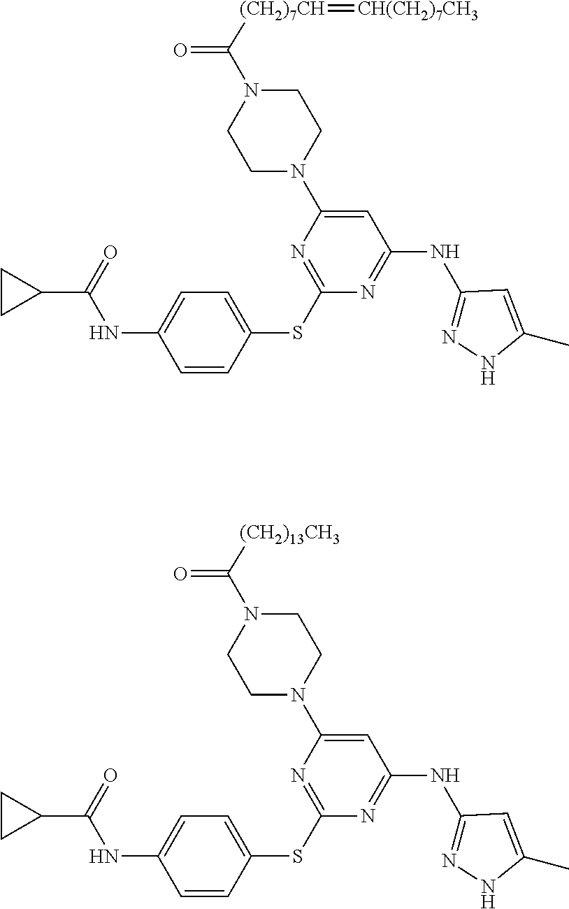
C1=C(SC2=NC(N3CCN(C([(CH2)7CH]=[CH(CH2)7CH3])=O)CC3)=CC(NC3=NNC(C)=C3)=N2)C=CC(NC(C2CC2)=O)=C1.C1=C(SC2=NC(N3CCN(C([(CH2)13CH3])=O)CC3)=CC(NC3=NNC(C)=C3)=N2)C=CC(NC(C2CC2)=O)=C1
